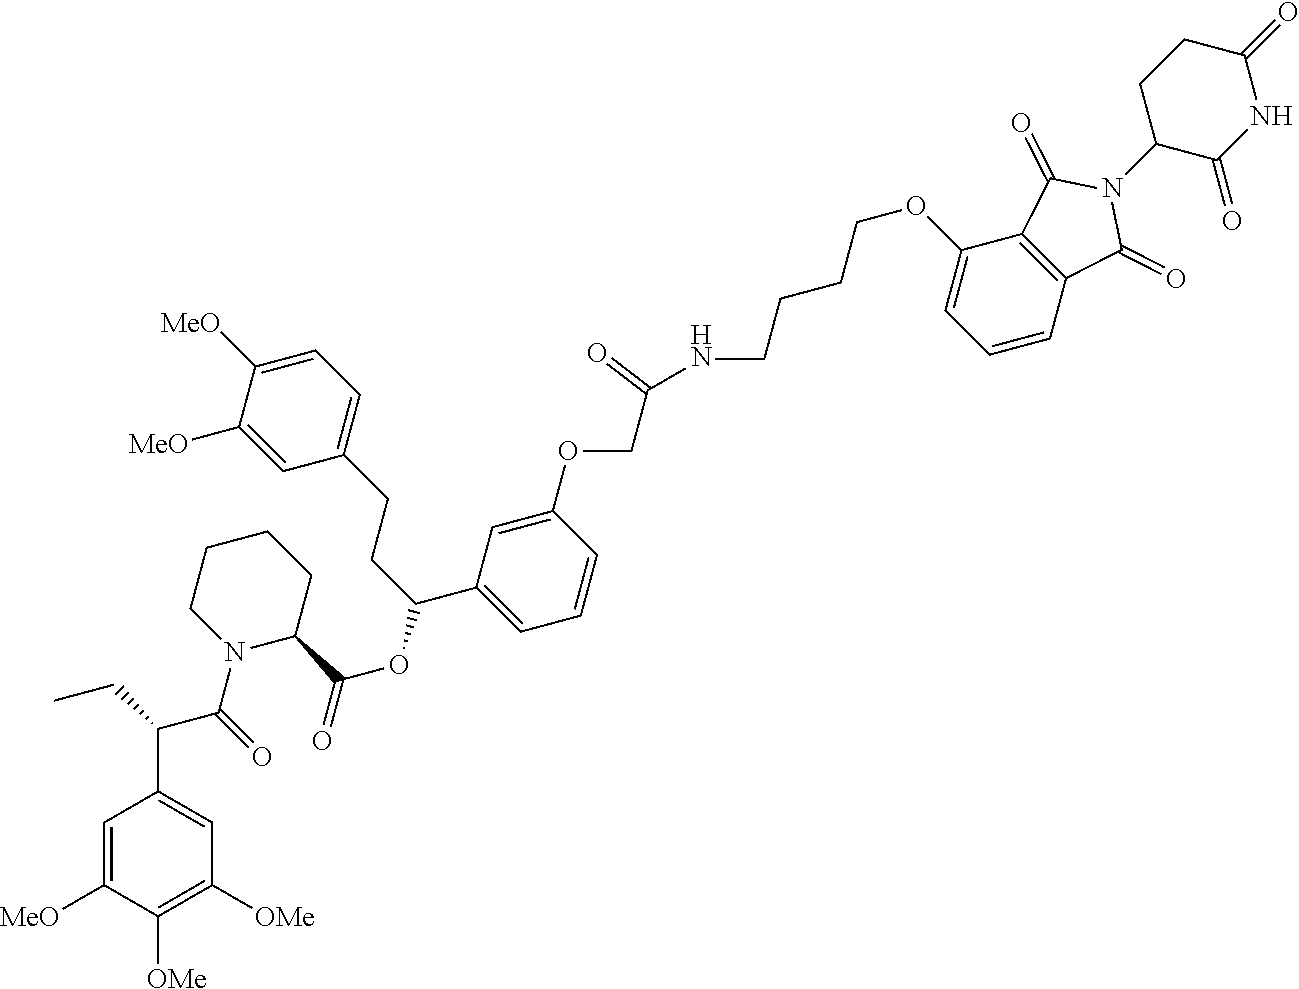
C1=C(OCC(NCCCCOC2=CC=CC3=C2C(=O)N(C2C(=O)NC(=O)CC2)C3=O)=O)C=CC=C1C(CCC1=CC=C([MeO])C([MeO])=C1)OC(=O)C1CCCCN1C(C(C1=CC([OMe])=C([OMe])C([MeO])=C1)CC)=O
